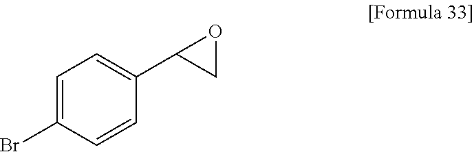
C1=C(Br)C=CC(C2CO2)=C1
